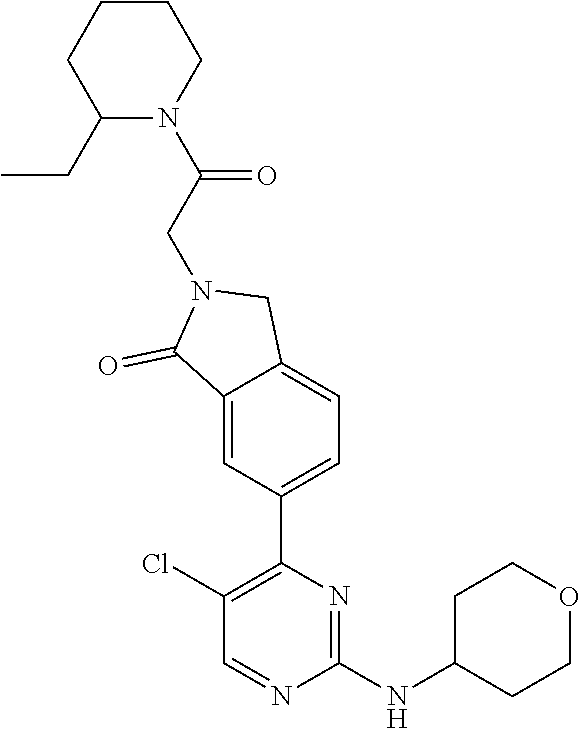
C1(Cl)=C(C2=CC=C3C(=C2)C(=O)N(CC(N2CCCCC2CC)=O)C3)N=C(NC2CCOCC2)N=C1
